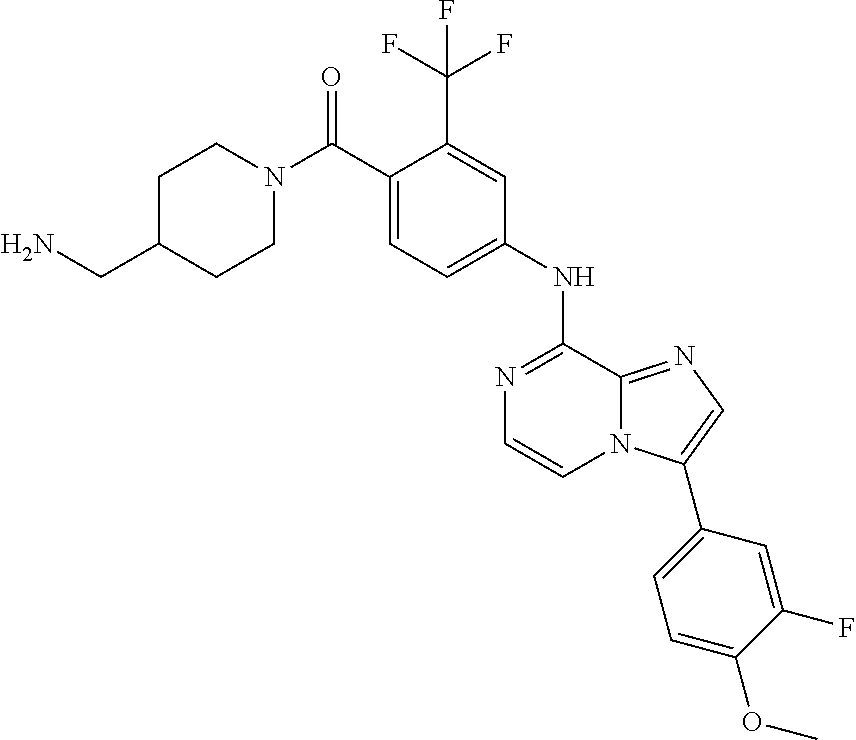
C1(C(F)(F)F)=CC(NC2=NC=CN3C2=NC=C3C2=CC=C(OC)C(F)=C2)=CC=C1C(N1CCC(CN)CC1)=O
